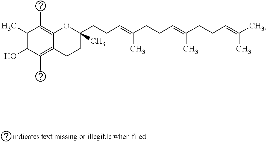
C1(O)=C(C)C(C)=C2C(=C1C)CCC(C)(CCC=C(CCC=C(C)CCC=C(C)C)C)O2
